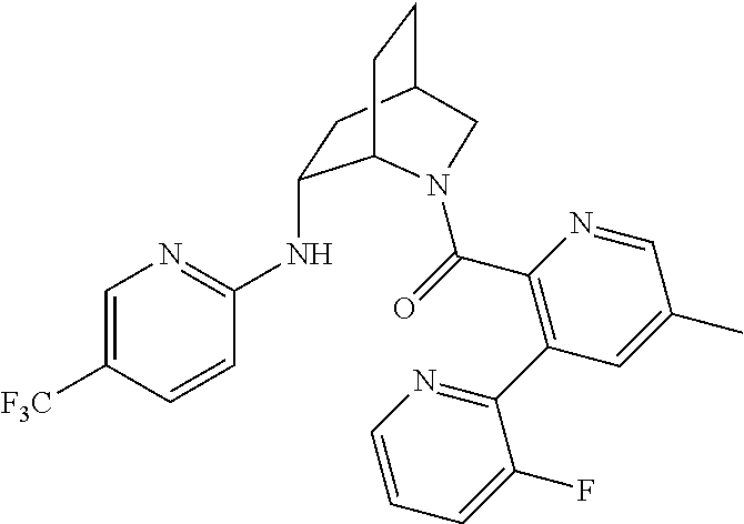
C1=C([F3C])C=CC(NC2CC3CCC2N(C(C2=C(C4=NC=CC=C4F)C=C(C)C=N2)=O)C3)=N1
